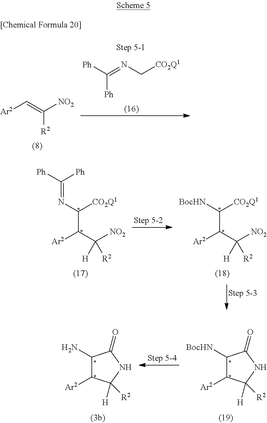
[Ar2]C=C([NO2])[R2].C(=NC[CO2Q1])([Ph])[Ph].C(C(C([NO2])([R2])[H])[Ar2])([CO2Q1])N=C([Ph])[Ph].C(C(C([NO2])([R2])[H])[Ar2])([CO2Q1])[BocHN].C1([BocHN])C([Ar2])C([R2])([H])NC1=O.C1(N)C([Ar2])C([R2])([H])NC1=O
